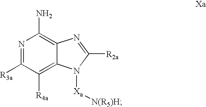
N1=C([R3a])C([R4a])=C2C(=C1N)N=C([R2a])N2[Xa][N(R5)H]
